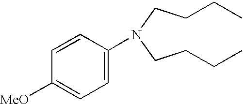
C(CN(CCCC)C1=CC=C([MeO])C=C1)CC
